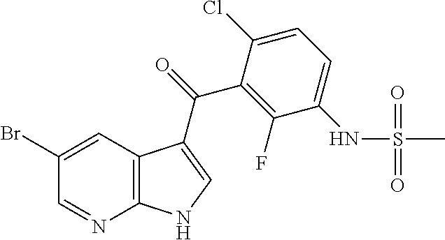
C1(Br)=CC2=C(N=C1)NC=C2C(=O)C1=C(F)C(NS(=O)(=O)C)=CC=C1Cl
